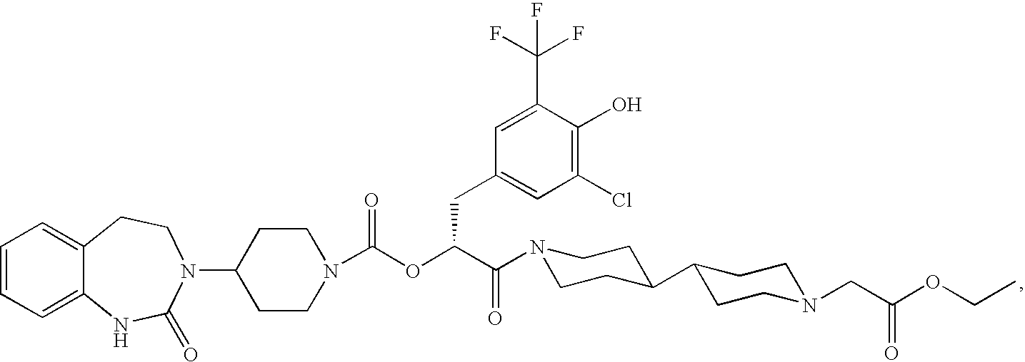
C1=CC=C2C(=C1)CCN(C1CCN(C(OC(C(=O)N3CCC(C4CCN(CC(OCC)=O)CC4)CC3)CC3=CC(Cl)=C(O)C(C(F)(F)F)=C3)=O)CC1)C(=O)N2
